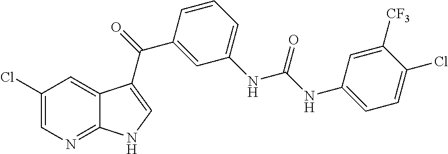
C1(Cl)=CN=C2C(=C1)C(C(=O)C1=CC(NC(NC3=CC=C(Cl)C([CF3])=C3)=O)=CC=C1)=CN2
